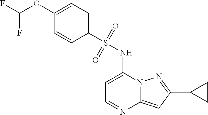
C1=C(NS(C2=CC=C(OC(F)F)C=C2)(=O)=O)N2C(=CC(C3CC3)=N2)N=C1
